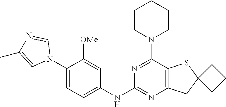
N1(C2=CC=C(NC3=NC4=C(C(N5CCCCC5)=N3)SC3(C4)CCC3)C=C2[OMe])C=NC(C)=C1
